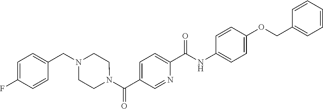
N(C(C1=CC=C(C(N2CCN(CC3=CC=C(F)C=C3)CC2)=O)C=N1)=O)C1=CC=C(OCC2=CC=CC=C2)C=C1
